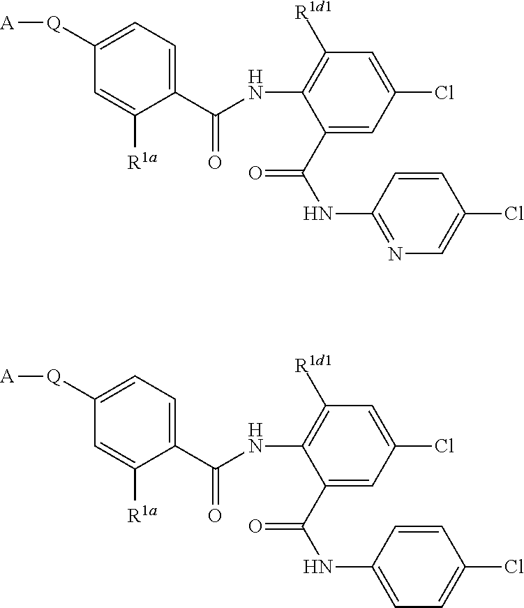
C1(C(NC2=C([R1d1])C=C(Cl)C=C2C(NC2=NC=C(Cl)C=C2)=O)=O)=CC=C([Q][A])C=C1[R1a].C1(C(NC2=C([R1d1])C=C(Cl)C=C2C(NC2=CC=C(Cl)C=C2)=O)=O)=CC=C([Q][A])C=C1[R1a]
